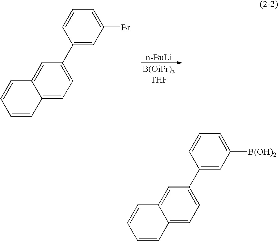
C12=CC=C(C3=CC(Br)=CC=C3)C=C1C=CC=C2.[n-BuLi].C12=CC=C(C3=CC([B(OH)2])=CC=C3)C=C1C=CC=C2
